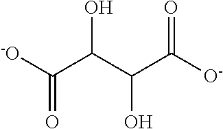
[-O]C(C(C(O)C(=O)[O-])O)=O
